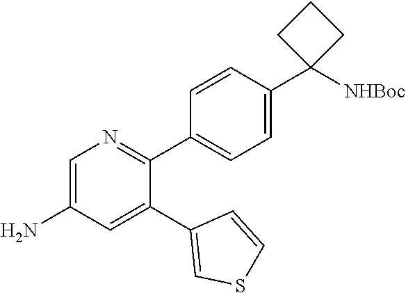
C1=C(N)C=C(C2=CSC=C2)C(C2=CC=C(C3([NHBoc])CCC3)C=C2)=N1
